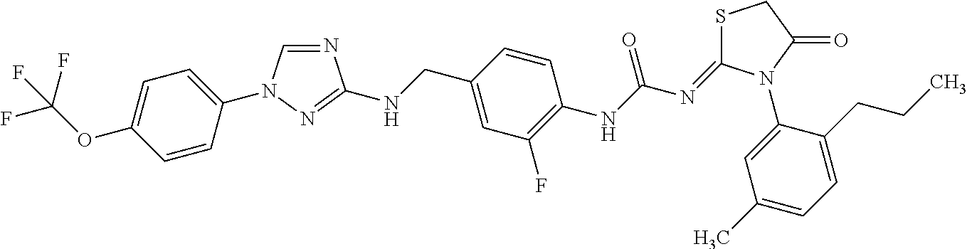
C1=CC(N2C=NC(NCC3=CC(F)=C(NC(N=C4SCC(=O)N4C4=CC(C)=CC=C4CCC)=O)C=C3)=N2)=CC=C1OC(F)(F)F
